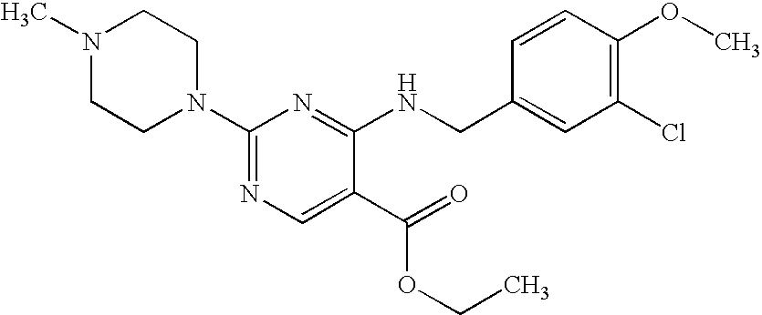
C1CN(C2=NC=C(C(=O)OCC)C(NCC3=CC(Cl)=C(OC)C=C3)=N2)CCN1C
